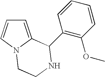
C1=C2N(C=C1)CCNC2C1=C(OC)C=CC=C1
